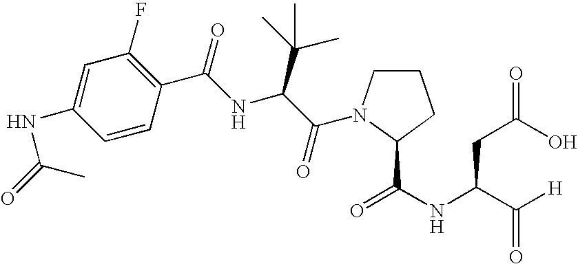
C1=C(NC(=O)C)C=CC(C(NC(C(=O)N2CCCC2C(NC(C([H])=O)CC(O)=O)=O)C(C)(C)C)=O)=C1F
